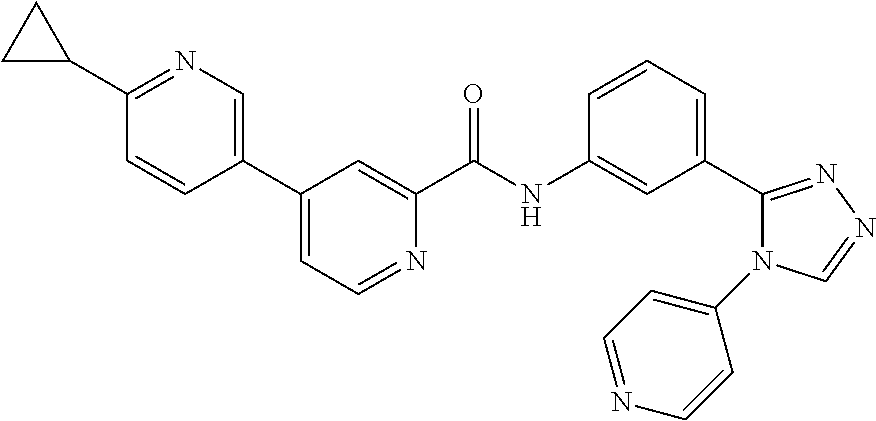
C1(C2=CC=NC(C(NC3=CC(C4=NN=CN4C4=CC=NC=C4)=CC=C3)=O)=C2)=CN=C(C2CC2)C=C1
